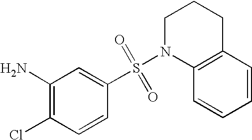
C1=CC(Cl)=C(N)C=C1S(N1C2=C(CCC1)C=CC=C2)(=O)=O
